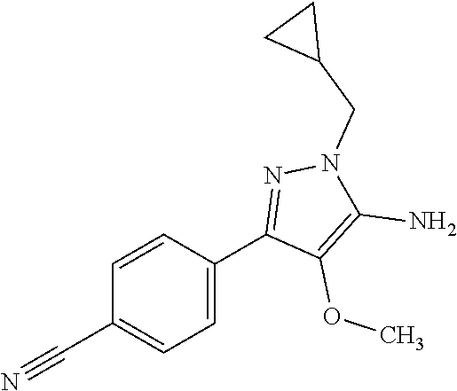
C1=CC(C2=NN(CC3CC3)C(N)=C2OC)=CC=C1C#N
